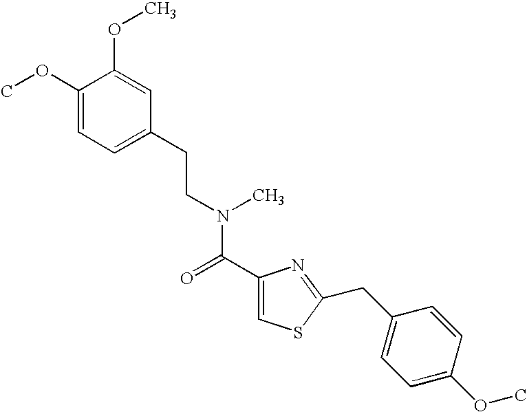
C1(OC)=CC=C(CCN(C(C2=CSC(CC3=CC=C(OC)C=C3)=N2)=O)C)C=C1OC
